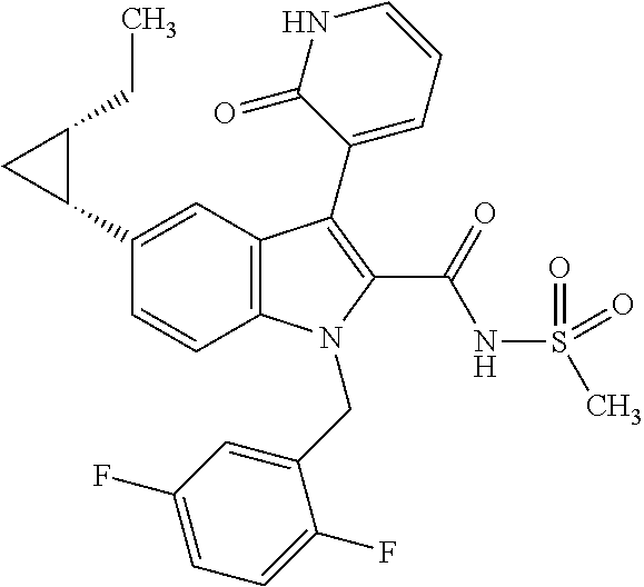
C1(C2C(CC)C2)=CC2=C(C=C1)N(CC1=CC(F)=CC=C1F)C(C(NS(C)(=O)=O)=O)=C2C1=CC=CNC1=O
